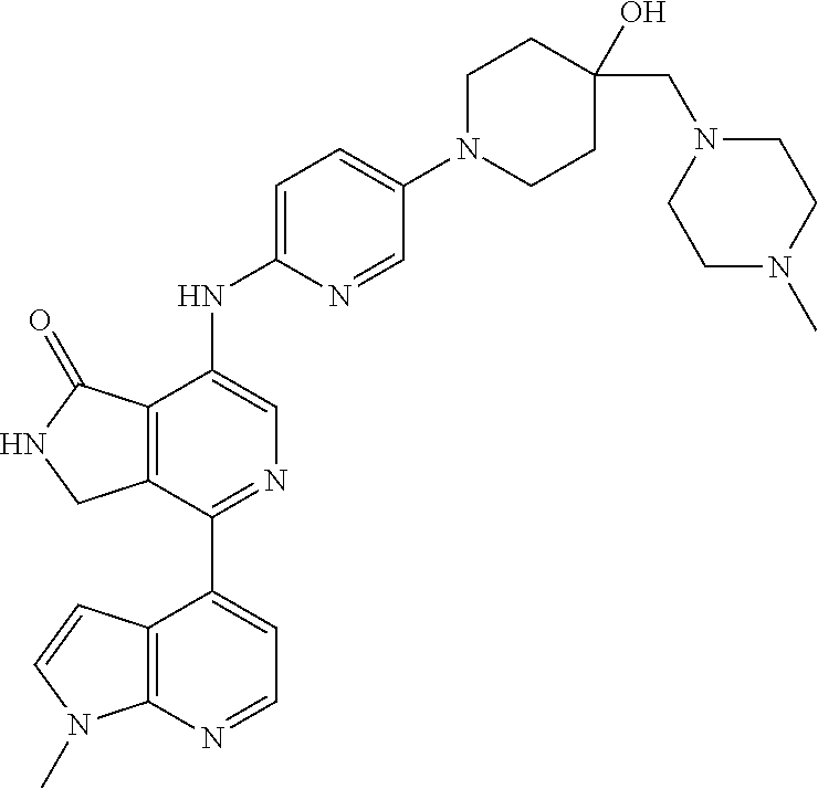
C12=C(C(=O)NC1)C(NC1=CC=C(N3CCC(O)(CN4CCN(C)CC4)CC3)C=N1)=CN=C2C1=CC=NC2=C1C=CN2C
